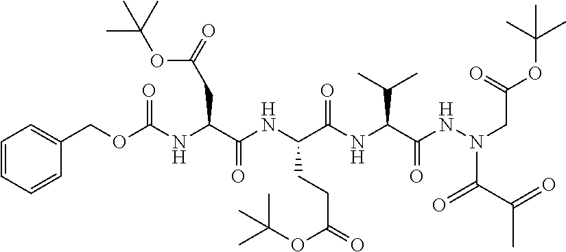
C1=CC=CC(COC(NC(C(NC(C(NC(C(NN(CC(OC(C)(C)C)=O)C(C(=O)C)=O)=O)C(C)C)=O)CCC(=O)OC(C)(C)C)=O)CC(=O)OC(C)(C)C)=O)=C1
